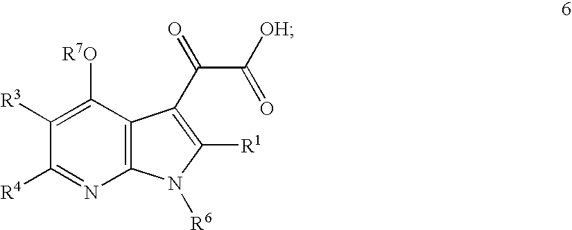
C1([R3])=C([R7O])C2=C(N=C1[R4])N([R6])C([R1])=C2C(C(=O)[OH])=O
